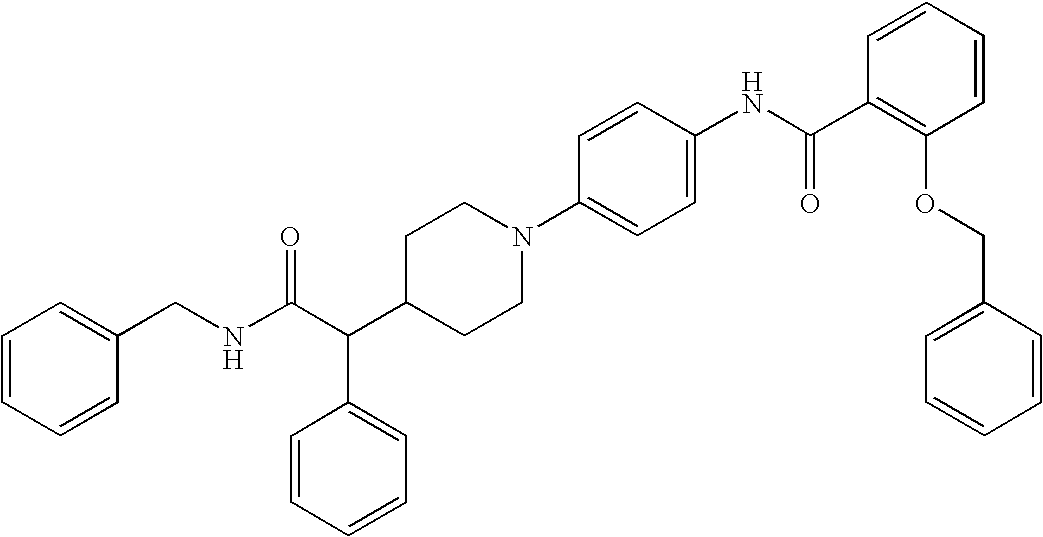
C1(CNC(C(C2CCN(C3=CC=C(NC(C4=C(OCC5=CC=CC=C5)C=CC=C4)=O)C=C3)CC2)C2=CC=CC=C2)=O)=CC=CC=C1
